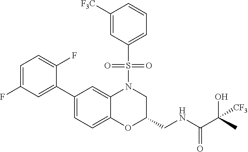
C1=C(F)C=C(C2=CC=C3C(=C2)N(S(C2=CC=CC([F3C])=C2)(=O)=O)CC(CNC(C(O)(C)[CF3])=O)O3)C(F)=C1
